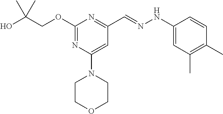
OC(COC1=NC(N2CCOCC2)=CC(C=NNC2=CC(C)=C(C)C=C2)=N1)(C)C
